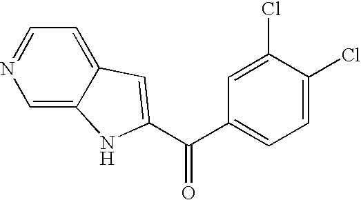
C1=C2C(=CC=N1)C=C(C(C1=CC=C(Cl)C(Cl)=C1)=O)N2
